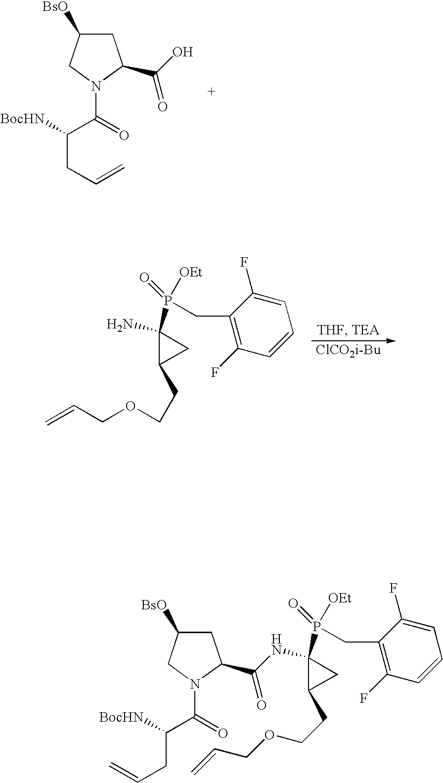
C1C([BsO])CN(C(C(CC=C)[BocHN])=O)C1C(O)=O.[ClCO2i-Bu].C1(N)(P(=O)([OEt])CC2=C(F)C=CC=C2F)C(CCOCC=C)C1.C1C([BsO])CN(C(C(CC=C)[BocHN])=O)C1C(=O)NC1(P(=O)([OEt])CC2=C(F)C=CC=C2F)C(CCOCC=C)C1
